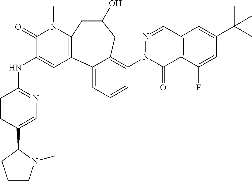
C12=C(C(F)=CC(C(C)(C)C)=C1)C(=O)N(C1=C3C(=CC=C1)C1=C(N(C)C(=O)C(NC4=NC=C(C5CCCN5C)C=C4)=C1)CC(O)C3)N=C2
